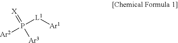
P([L1][Ar1])([Ar2])(=[X])[Ar3]
